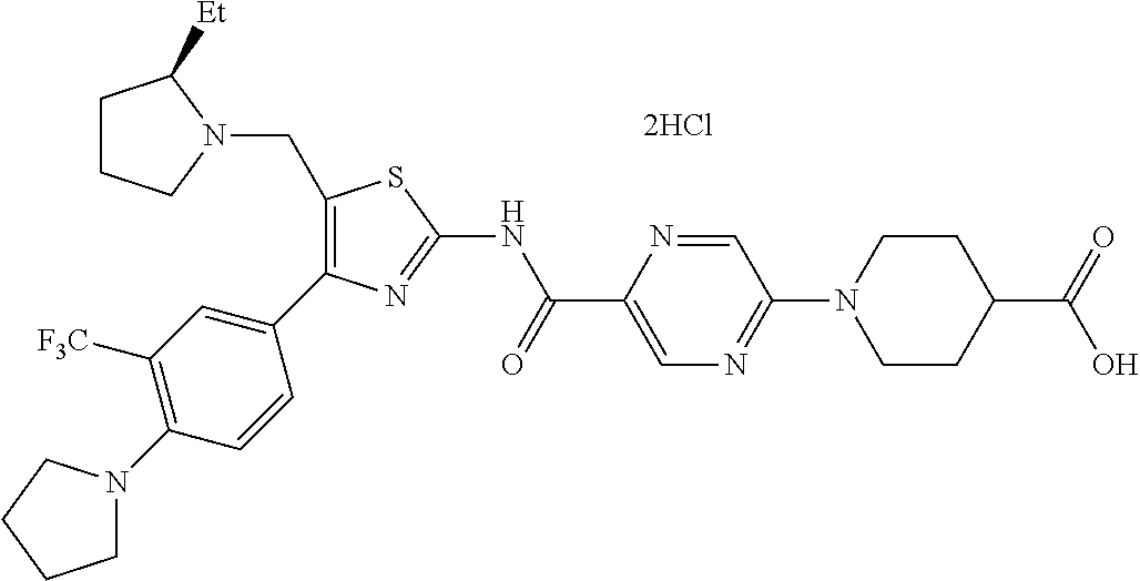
C1(CN2C([Et])CCC2)=C(C2=CC([F3C])=C(N3CCCC3)C=C2)N=C(NC(C2=CN=C(N3CCC(C(=O)O)CC3)C=N2)=O)S1
